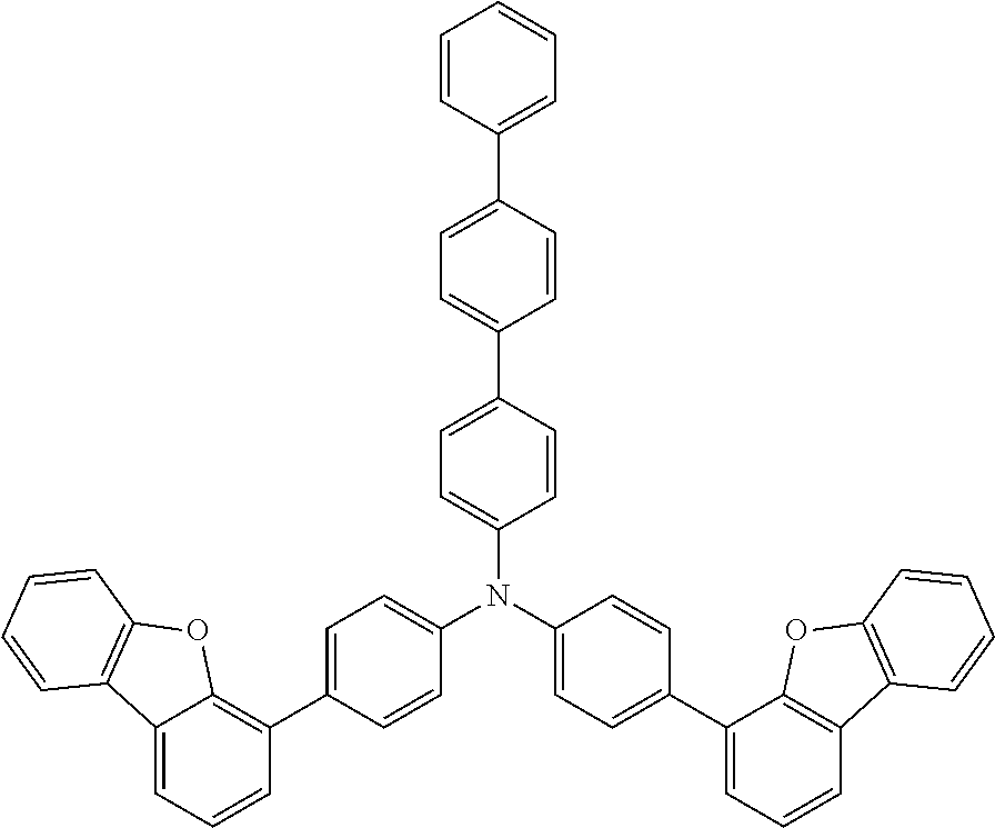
C1=C(C2=CC=CC=C2)C=CC(C2=CC=C(N(C3=CC=C(C4=CC=CC5=C4OC4=C5C=CC=C4)C=C3)C3=CC=C(C4=C5C(=CC=C4)C4=C(O5)C=CC=C4)C=C3)C=C2)=C1
